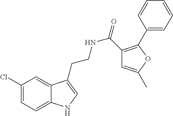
C12=CC=C(Cl)C=C1C(CCNC(=O)C1=C(C3=CC=CC=C3)OC(C)=C1)=CN2
